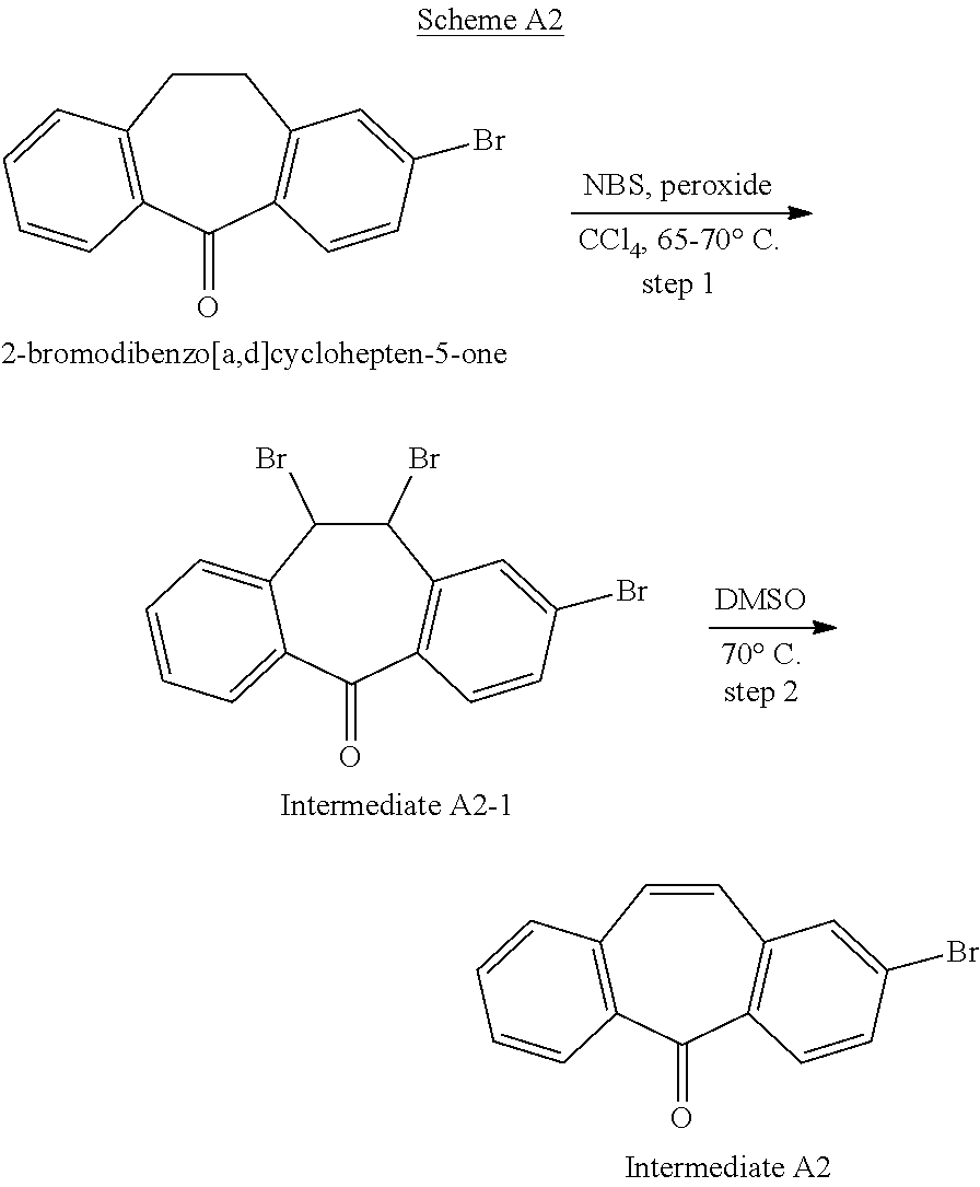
C1CC2=C(C(=O)C3=C1C=C(Br)C=C3)C=CC=C2.C1(Br)C(Br)C2=CC=CC=C2C(=O)C2=C1C=C(Br)C=C2.C1=CC2=C(C(=O)C3=C1C=C(Br)C=C3)C=CC=C2
